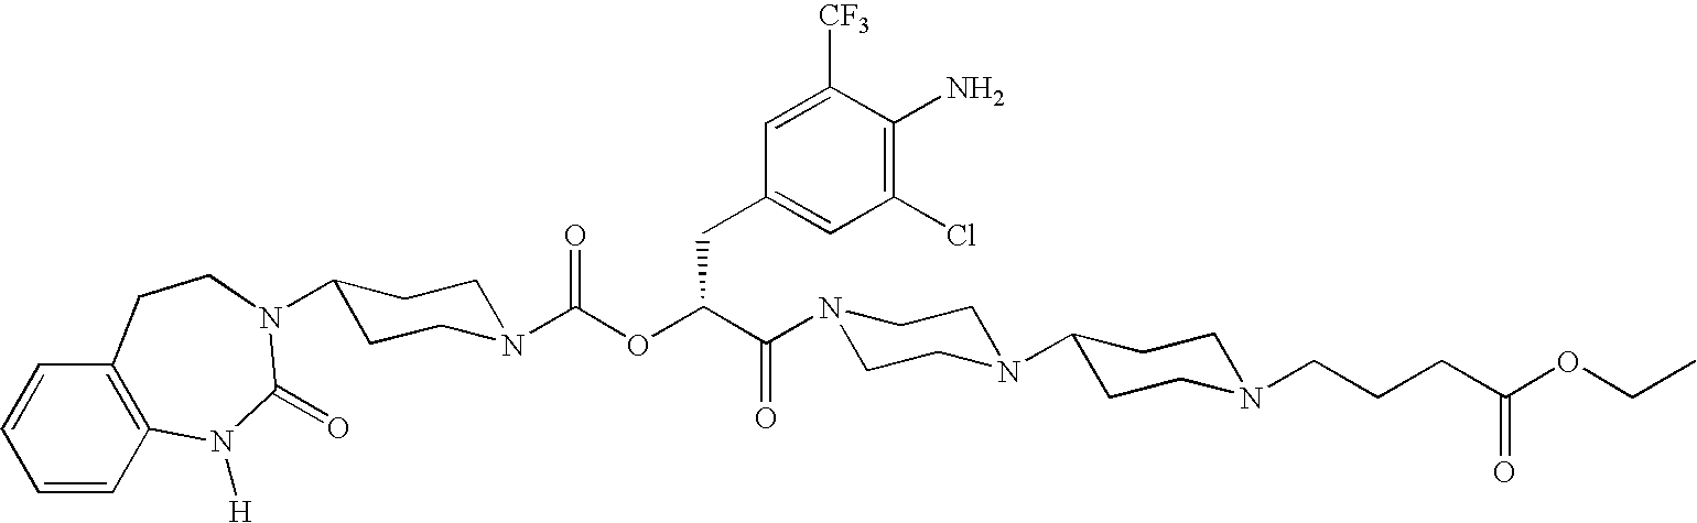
N1(C(C(OC(N2CCC(N3C(=O)N([H])C4=C(C=CC=C4)CC3)CC2)=O)CC2=CC(Cl)=C(N)C([CF3])=C2)=O)CCN(C2CCN(CCCC(OCC)=O)CC2)CC1
